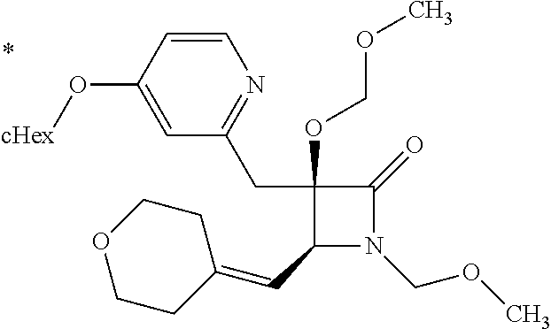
C1(C=C2CCOCC2)N(COC)C(=O)C1(CC1=NC=CC(O[cHex])=C1)OCOC
